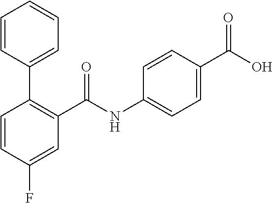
C1=CC(F)=CC(C(NC2=CC=C(C(O)=O)C=C2)=O)=C1C1=CC=CC=C1
